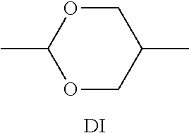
O1CC(C)COC1C.[DI]
